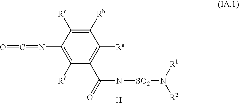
O=C=NC1=C([Rd])C(C(=O)N([H])[SO2]N([R1])[R2])=C([Ra])C([Rb])=C1[Rc]
